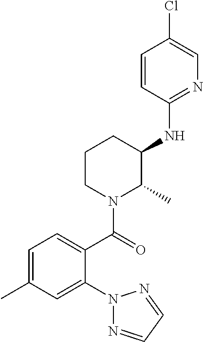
C1(NC2C(C)N(C(=O)C3=CC=C(C)C=C3N3N=CC=N3)CCC2)=NC=C(Cl)C=C1
